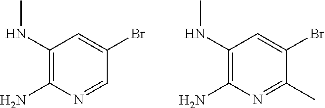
C1(NC)=C(N)N=CC(Br)=C1.C1(NC)=C(N)N=C(C)C(Br)=C1
